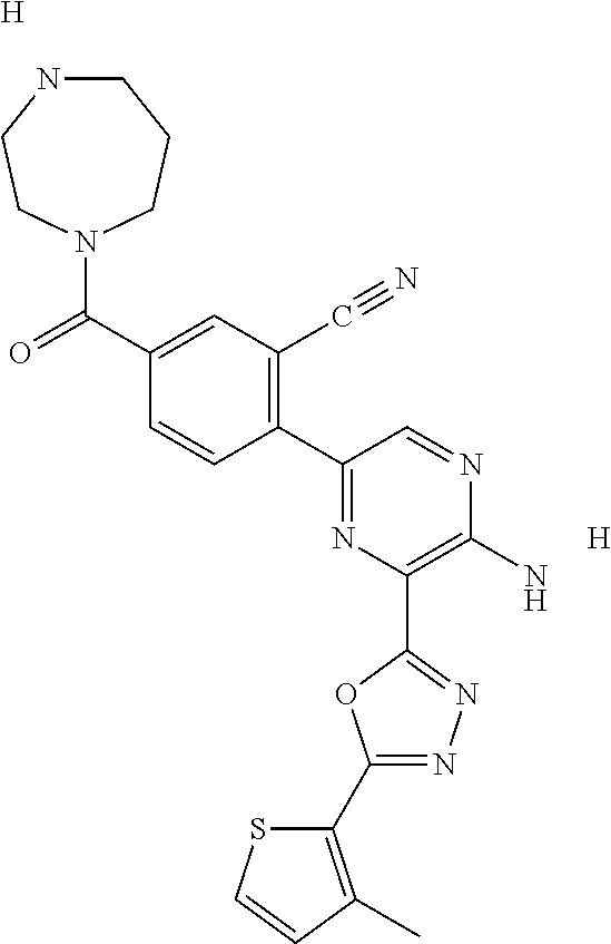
[H].C1NCCN(C(=O)C2=CC(C#N)=C(C3=NC(C4=NN=C(C5=C(C)C=CS5)O4)=C(N)N=C3)C=C2)CC1.[H]
